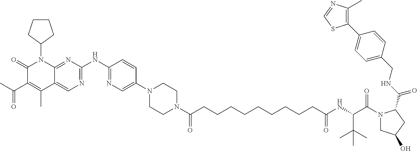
C1(=O)C(C(C)=O)=C(C)C2=CN=C(NC3=NC=C(N4CCN(C(CCCCCCCCCC(NC(C(N5CC(O)CC5C(=O)NCC5=CC=C(C6=C(C)N=CS6)C=C5)=O)C(C)(C)C)=O)=O)CC4)C=C3)N=C2N1C1CCCC1
